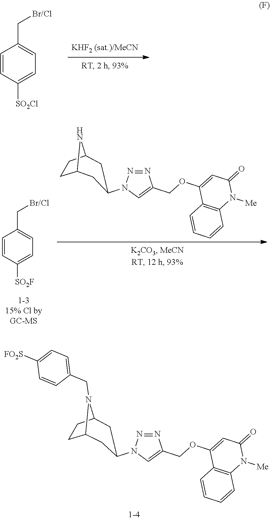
C1=CC([SO2Cl])=CC=C1C[Br/Cl].C1=CC([SO2F])=CC=C1C[Br/Cl].N1=NN(C2CC3CCC(N3)C2)C=C1COC1=CC(=O)N([Me])C2=C1C=CC=C2.N1=NN(C2CC3CCC(N3CC3=CC=C([FO2S])C=C3)C2)C=C1COC1=CC(=O)N([Me])C2=C1C=CC=C2
